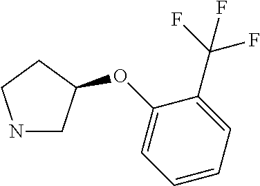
N1CC(OC2=CC=CC=C2C(F)(F)F)CC1
